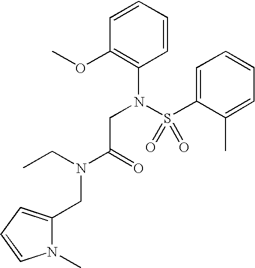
C1=CC=CC(OC)=C1N(S(C1=CC=CC=C1C)(=O)=O)CC(N(CC1=CC=CN1C)CC)=O
